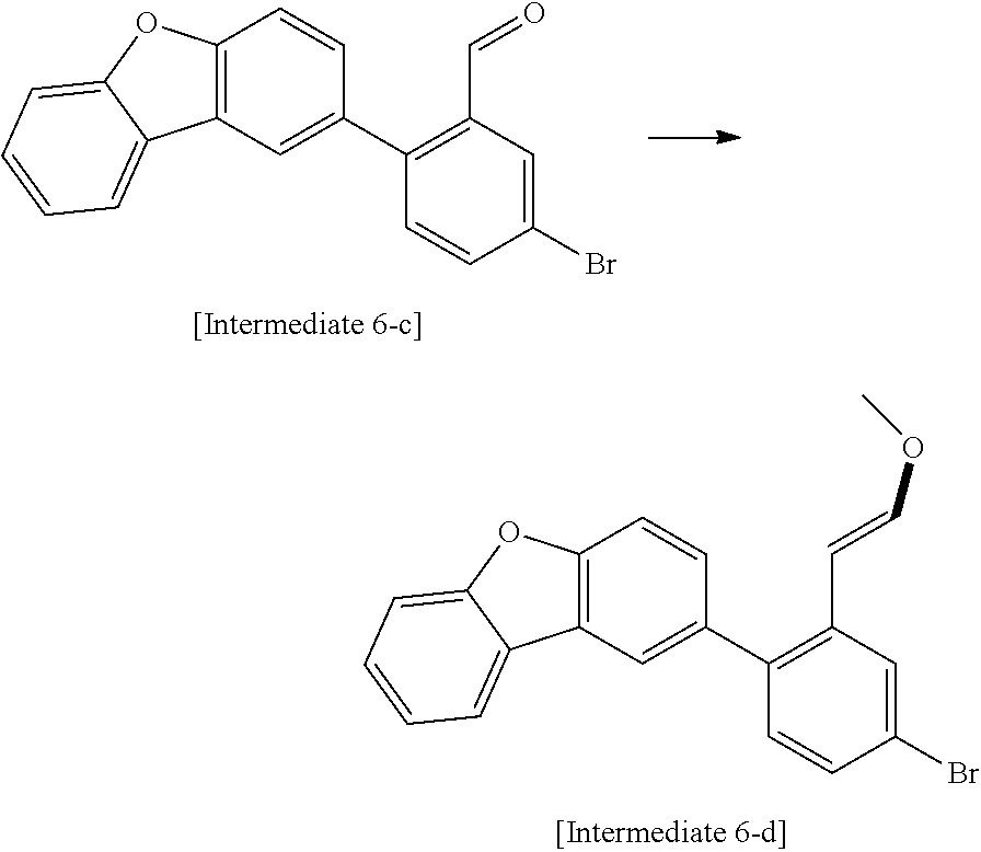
C12=C(C=C(C3=C(C=COC)C=C(Br)C=C3)C=C1)C1=CC=CC=C1O2.C12=C(C=C(C3=C(C=O)C=C(Br)C=C3)C=C1)C1=CC=CC=C1O2
